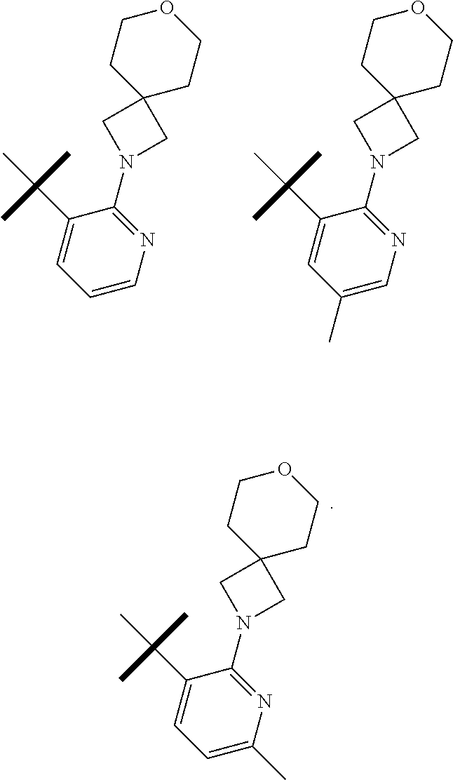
C1=CN=C(N2CC3(C2)CCOCC3)C(C(C)(C)C)=C1.C1(C)=CN=C(N2CC3(C2)CCOCC3)C(C(C)(C)C)=C1.C1=C(C)N=C(N2CC3(C2)CCOCC3)C(C(C)(C)C)=C1
